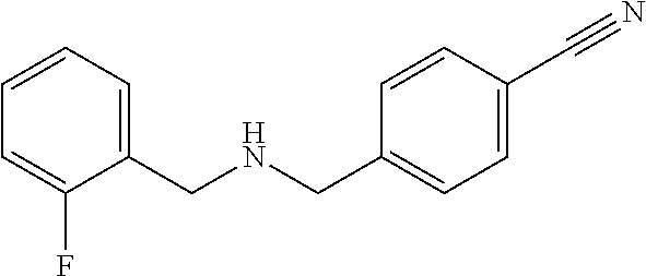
C1(CNCC2=CC=C(C#N)C=C2)=CC=CC=C1F
